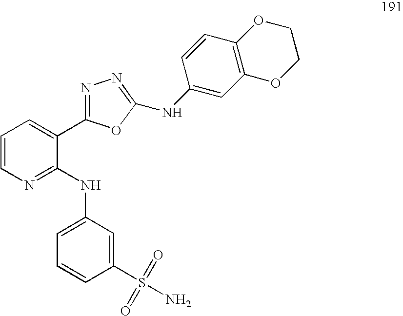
C1=CN=C(NC2=CC=CC(S(N)(=O)=O)=C2)C(C2=NN=C(NC3=CC4=C(C=C3)OCCO4)O2)=C1
